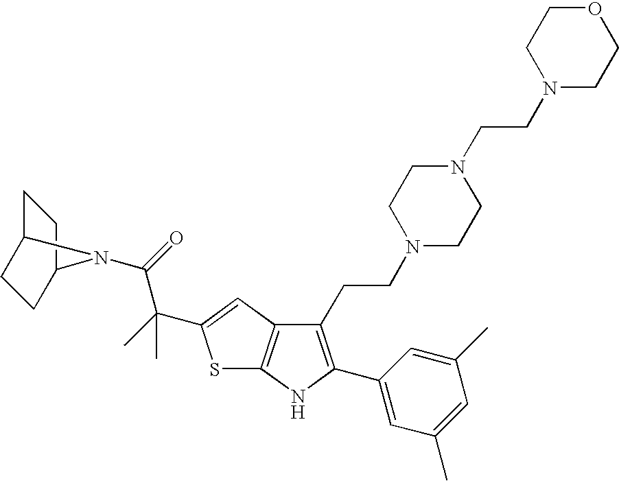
C12=C(C=C(C(C)(C(=O)N3C4CCC3CC4)C)S1)C(CCN1CCN(CCN3CCOCC3)CC1)=C(C1=CC(C)=CC(C)=C1)N2
